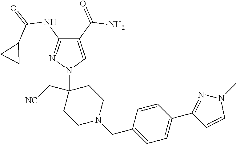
C1(C(=O)N)=CN(C2(C[NC])CCN(CC3=CC=C(C4=NN(C)C=C4)C=C3)CC2)N=C1NC(=O)C1CC1
